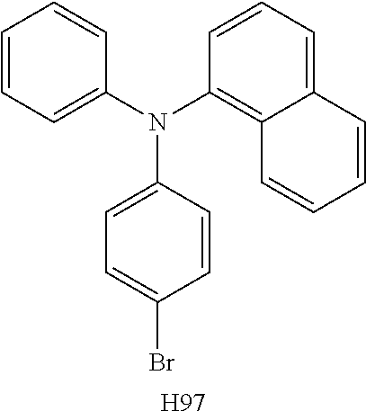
[H97].C1=CC=C(N(C2=C3C(=CC=C2)C=CC=C3)C2=CC=C(Br)C=C2)C=C1
